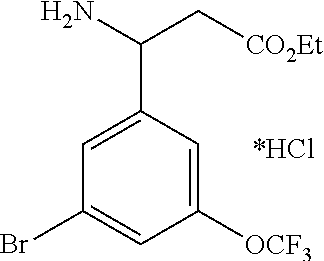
C1=C(C(N)C[CO2Et])C=C([OCF3])C=C1Br
